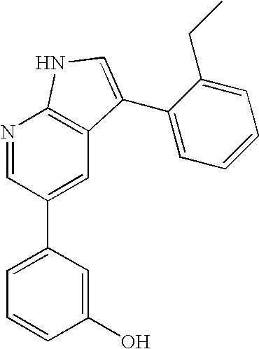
C1(O)=CC(C2=CC3=C(N=C2)NC=C3C2=CC=CC=C2CC)=CC=C1
